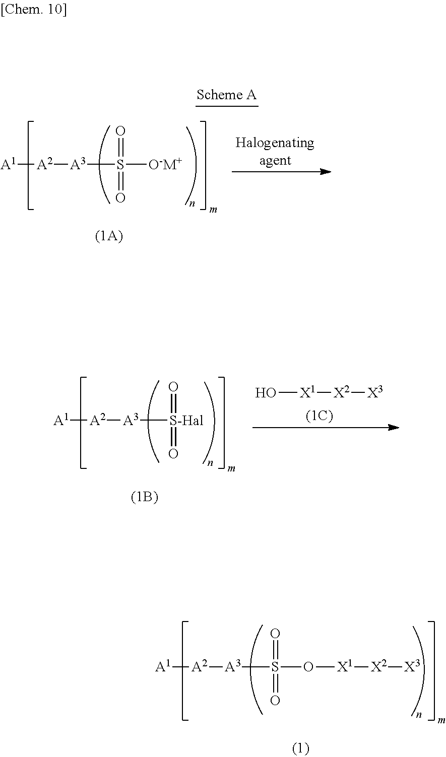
[A1][A2][A3][S-Hal](=O)=O.O[X1][X2][X3].[A1][A2][A3]S(O[X1][X2][X3])(=O)=O.[A1][A2][A3]S([O-M+])(=O)=O
